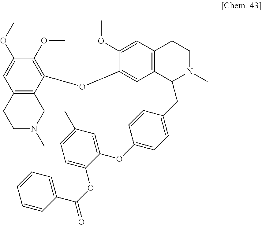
C12=C3C(=C(OC)C(OC)=C1)OC1=CC4=C(CCN(C)C4CC4=CC=C(OC5=CC(=CC=C5OC(=O)C5=CC=CC=C5)CC3N(C)CC2)C=C4)C=C1OC
